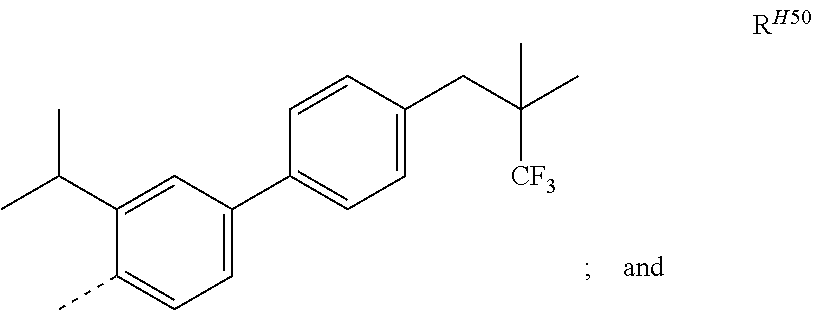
CC1=CC=C(C2=CC=C(CC(C)([CF3])C)C=C2)C=C1C(C)C
